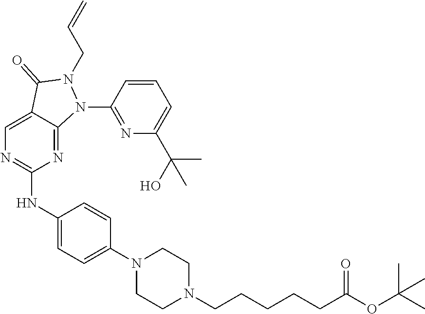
N1(C2=CC=C(NC3=NC=C4C(=N3)N(C3=NC(C(C)(O)C)=CC=C3)N(CC=C)C4=O)C=C2)CCN(CCCCCC(=O)OC(C)(C)C)CC1
